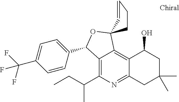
C12=C(C(C)CC)N=C3C(=C1C1(OC2C2=CC=C(C(F)(F)F)C=C2)CCC=C1)C(O)CC(C)(C)C3
